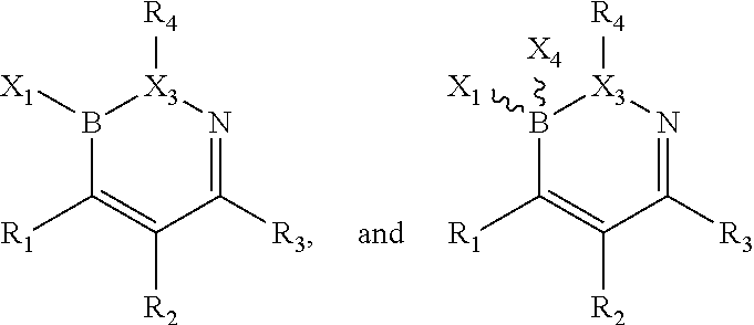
[R1]C1=C([R2])C([R3])=N[X3]([R4])B1[X1].[R1]C1=C([R2])C([R3])=N[X3]([R4])B1([X1])[X4]
